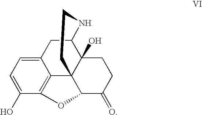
C12=C3C(O)=CC=C1CC1C4(O)C2(C(C(=O)CC4)O3)CCN1
